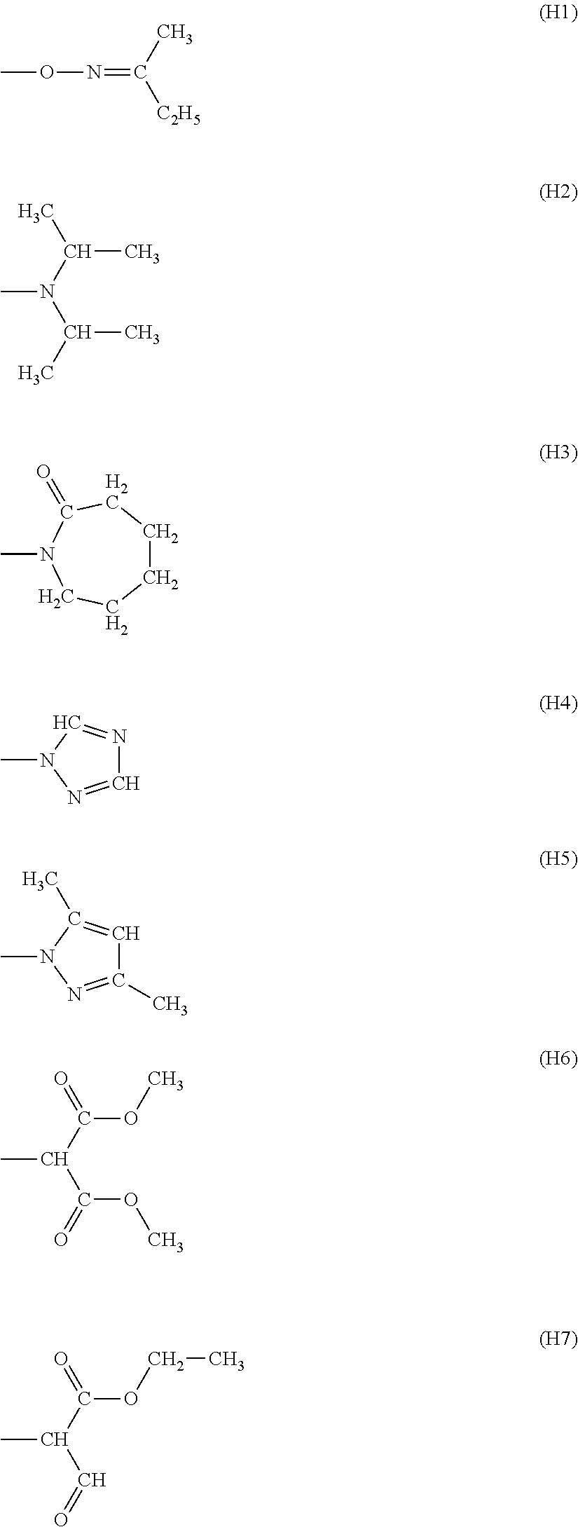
CON=C([C2H5])C.CN(C(C)C)C(C)C.C1CCC(=O)N(C)CC1.C1=NN(C)C=N1.C1(C)=NN(C)C(C)=C1.CC(C(=O)OC)C(=O)OC.CC(C(=O)OCC)C=O
